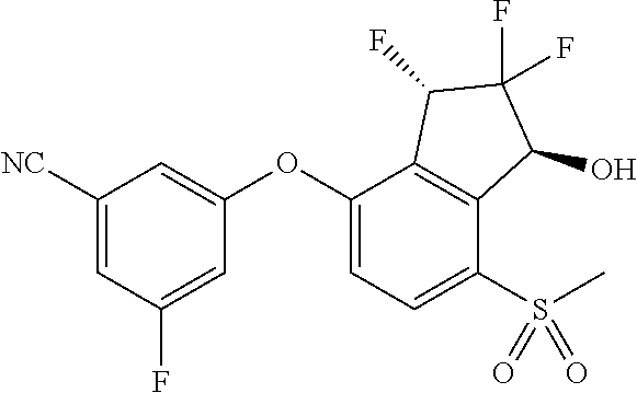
C1([NC])=CC(F)=CC(OC2=CC=C(S(C)(=O)=O)C3=C2C(F)C(F)(F)C3O)=C1
